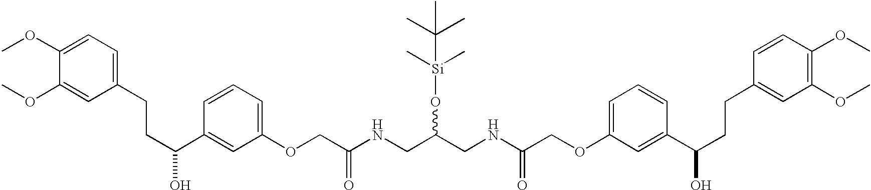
C1(OC)=CC=C(CCC(C2=CC(OCC(NCC(CNC(=O)COC3=CC=CC(C(CCC4=CC(OC)=C(OC)C=C4)O)=C3)O[Si](C)(C)C(C)(C)C)=O)=CC=C2)O)C=C1OC
